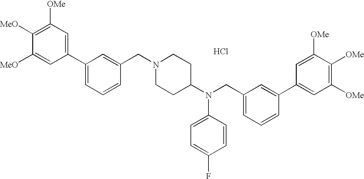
C1([OMe])=C([MeO])C([MeO])=CC(C2=CC=CC(CN3CCC(N(CC4=CC=CC(C5=CC([OMe])=C([OMe])C([OMe])=C5)=C4)C4=CC=C(F)C=C4)CC3)=C2)=C1.Cl
